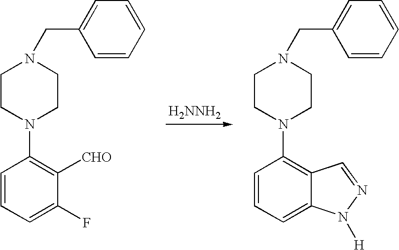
[H2NNH2].C1=CC=CC=C1CN1CCN(C2=C([CHO])C(F)=CC=C2)CC1.C1=CC=CC=C1CN1CCN(C2=C3C(=CC=C2)N([H])N=C3)CC1
